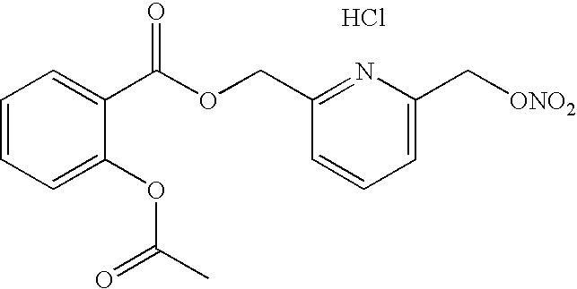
C1=CC=C(OC(C)=O)C(C(OCC2=NC(C[ONO2])=CC=C2)=O)=C1.Cl
